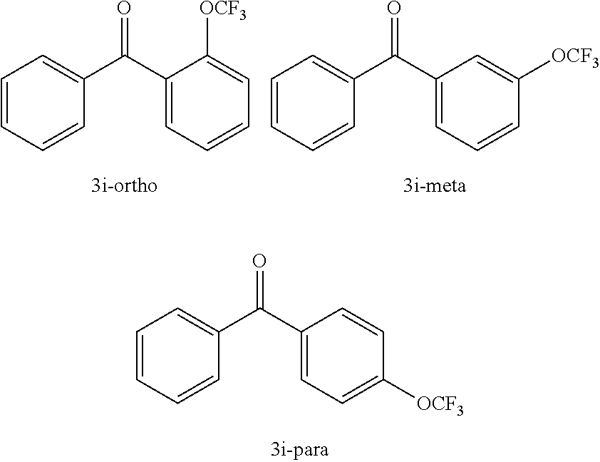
C1=CC=CC(C(C2=CC=CC=C2[OCF3])=O)=C1.C1=CC=CC(C(C2=CC=CC([OCF3])=C2)=O)=C1.C1=CC=CC(C(C2=CC=C([OCF3])C=C2)=O)=C1
